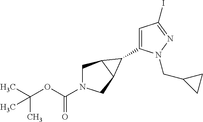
C1=C(C2C3CN(C(OC(C)(C)C)=O)CC32)N(CC2CC2)N=C1I
